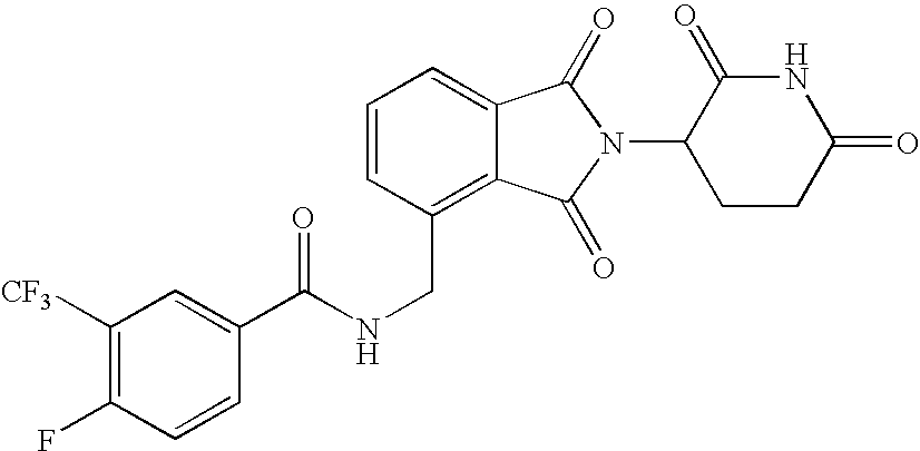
C1=CC(CNC(=O)C2=CC([CF3])=C(F)C=C2)=C2C(=C1)C(=O)N(C1CCC(=O)NC1=O)C2=O
